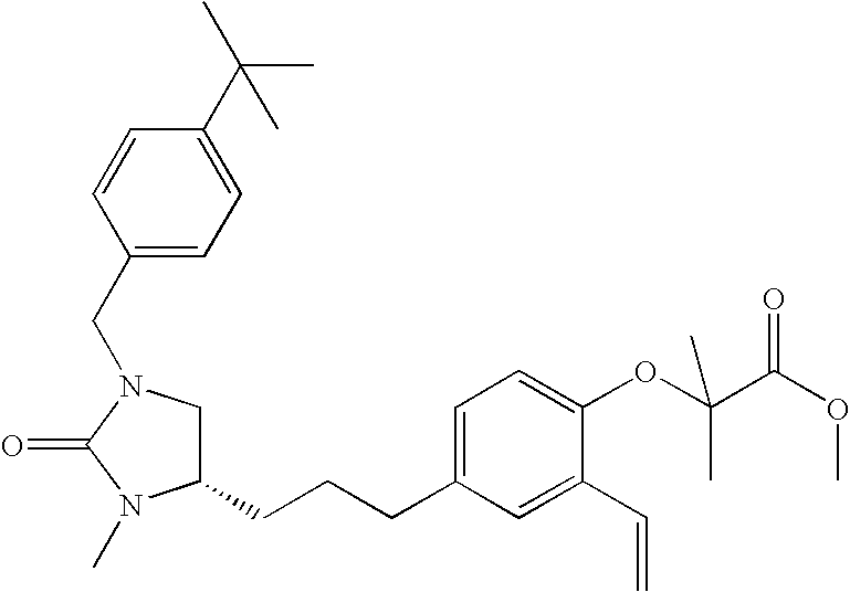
C1(CCCC2=CC=C(OC(C(OC)=O)(C)C)C(C=C)=C2)CN(CC2=CC=C(C(C)(C)C)C=C2)C(=O)N1C
